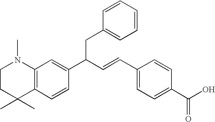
C1CC(C)(C)C2=C(N1C)C=C(C(C=CC1=CC=C(C(O)=O)C=C1)CC1=CC=CC=C1)C=C2
